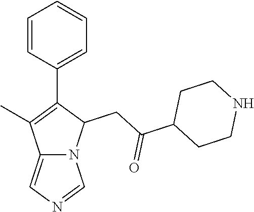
C12=CN=CN1C(CC(C1CCNCC1)=O)C(C1=CC=CC=C1)=C2C
